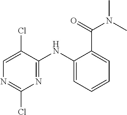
N1=C(NC2=CC=CC=C2C(=O)N(C)C)C(Cl)=CN=C1Cl
